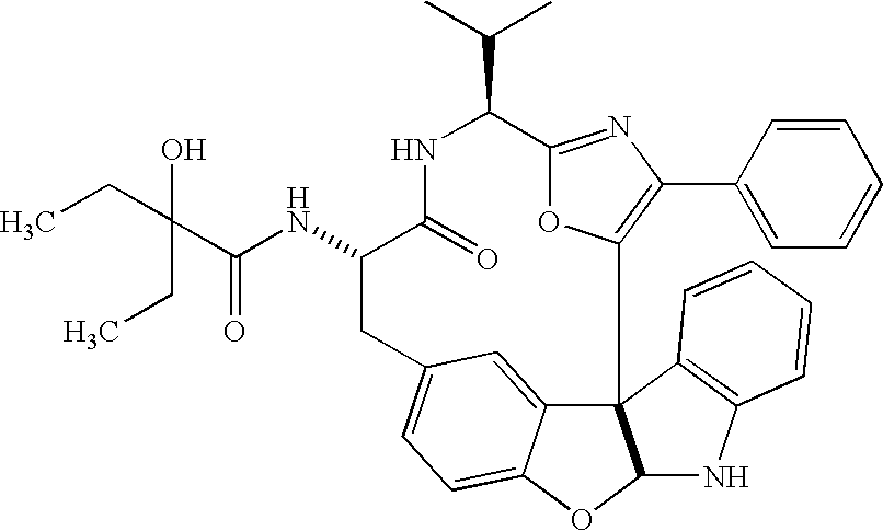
C123C4=CC(=CC=C4OC1NC1=C2C=CC=C1)CC(NC(=O)C(CC)(CC)O)C(=O)NC(C(C)C)C1=NC(C2=CC=CC=C2)=C3O1
